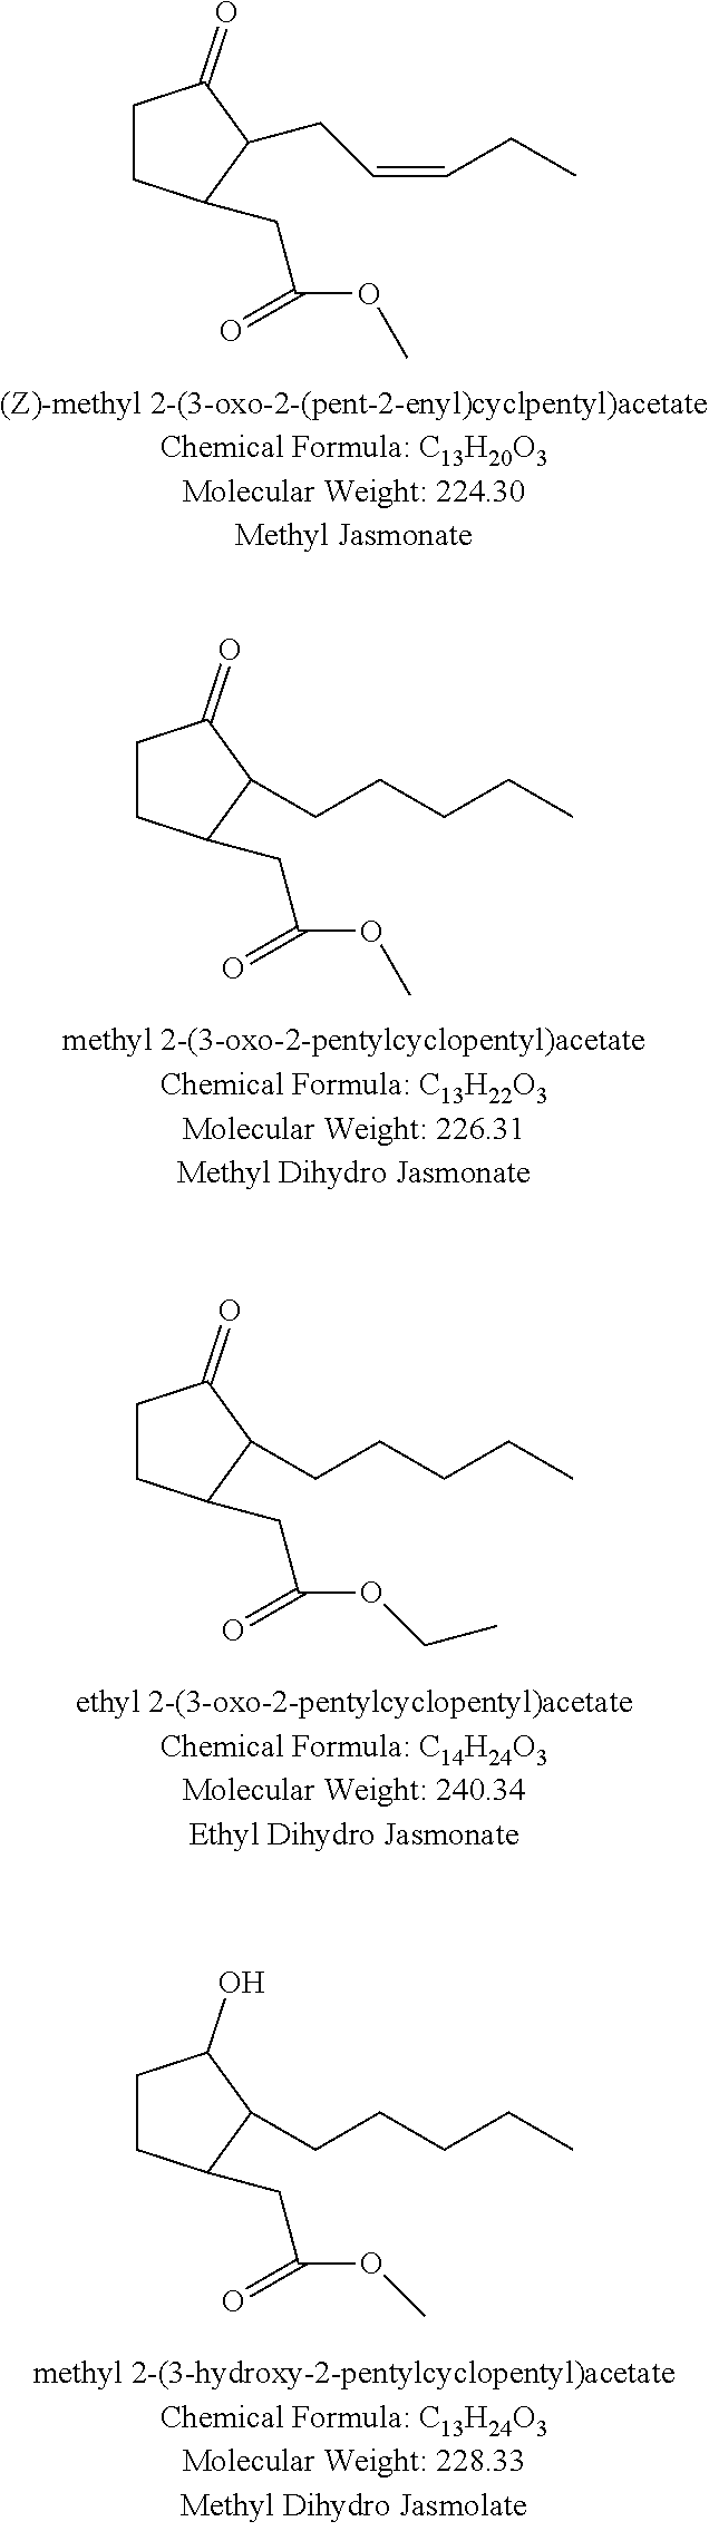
C1CC(CC(OC)=O)C(CC=CCC)C1=O.C1CC(CC(OC)=O)C(CCCCC)C1=O.C1CC(CC(OCC)=O)C(CCCCC)C1=O.C1CC(CC(OC)=O)C(CCCCC)C1O
